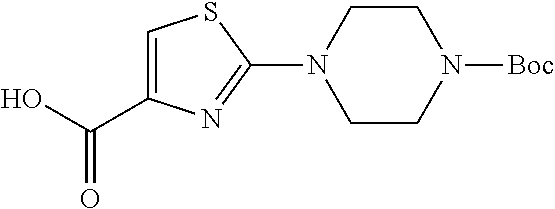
C1=C(C(O)=O)N=C(N2CCN([Boc])CC2)S1
